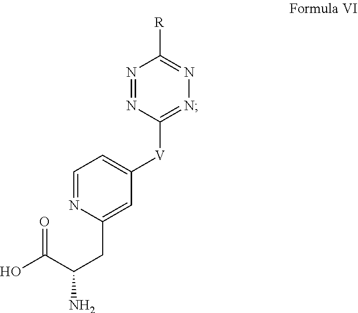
C1=C([V]C2=NN=C([R])N=N2)C=C(CC(C(O)=O)N)N=C1
